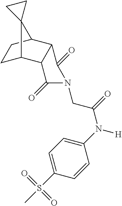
C1(N([H])C(=O)CN2C(=O)C3C(C4CCC3C43CC3)C2=O)=CC=C(S(C)(=O)=O)C=C1
